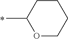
CC1OCCCC1
